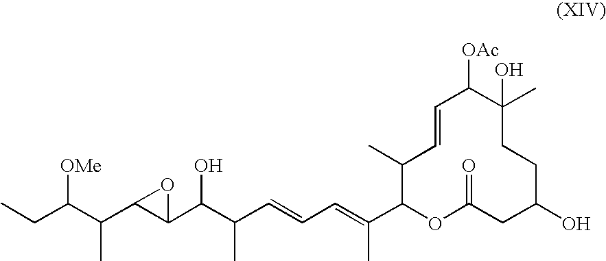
[OMe]C(C(C)C1C(C(C(C)C=CC=C(C)C2OC(=O)CC(O)CCC(C)(O)C([OAc])C=CC2C)O)O1)CC
